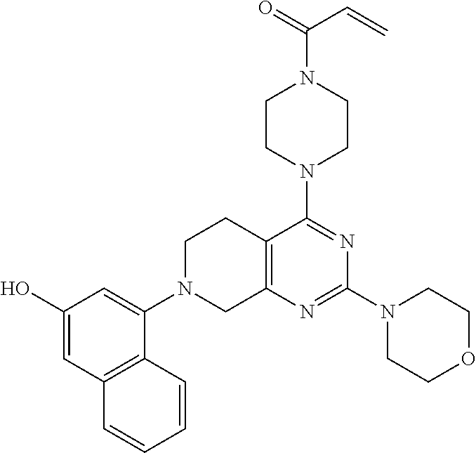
C1(O)=CC2=C(C=CC=C2)C(N2CCC3=C(N=C(N4CCOCC4)N=C3N3CCN(C(=O)C=C)CC3)C2)=C1
